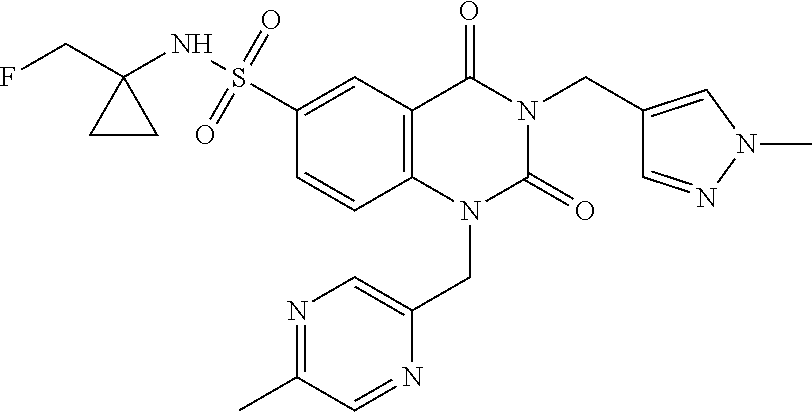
C1(S(=O)(=O)NC2(CF)CC2)=CC2=C(C=C1)N(CC1=CN=C(C)C=N1)C(=O)N(CC1=CN(C)N=C1)C2=O
